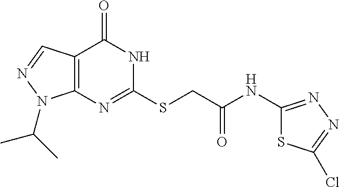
C12=C(N=C(SCC(NC3=NN=C(Cl)S3)=O)NC1=O)N(C(C)C)N=C2
